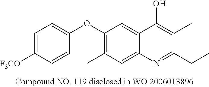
C1=C([F3CO])C=CC(OC2=C(C)C=C3C(=C2)C(O)=C(C)C(CC)=N3)=C1
